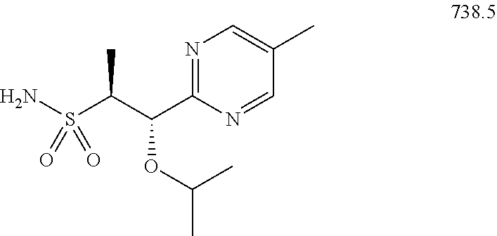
N1=C(C(OC(C)C)C(C)S(N)(=O)=O)N=CC(C)=C1
